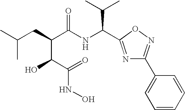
N1=C(C(NC(C(CC(C)C)C(C(=O)NO)O)=O)C(C)C)ON=C1C1=CC=CC=C1
